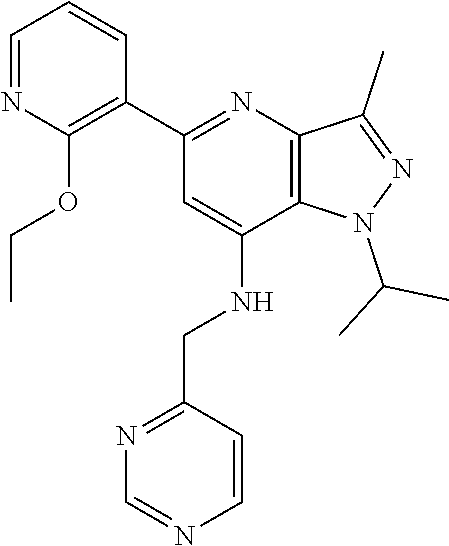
C(C)(C)N1C2=C(N=C(C3=C(OCC)N=CC=C3)C=C2NCC2=NC=NC=C2)C(C)=N1
